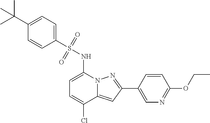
C1=C(NS(C2=CC=C(C(C)(C)C)C=C2)(=O)=O)N2C(=CC(C3=CN=C(OCC)C=C3)=N2)C(Cl)=C1
